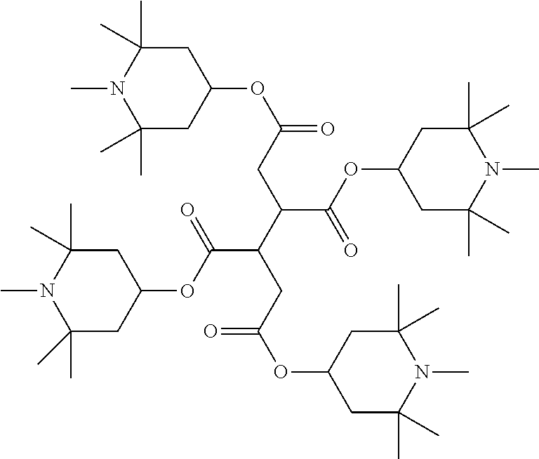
C1(C)(C)CC(OC(C(CC(OC2CC(C)(C)N(C)C(C)(C)C2)=O)C(CC(OC2CC(C)(C)N(C)C(C)(C)C2)=O)C(=O)OC2CC(C)(C)N(C)C(C)(C)C2)=O)CC(C)(C)N1C
